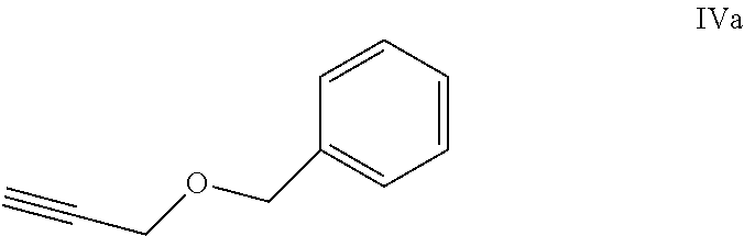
C1=CC=CC=C1COCC#C
